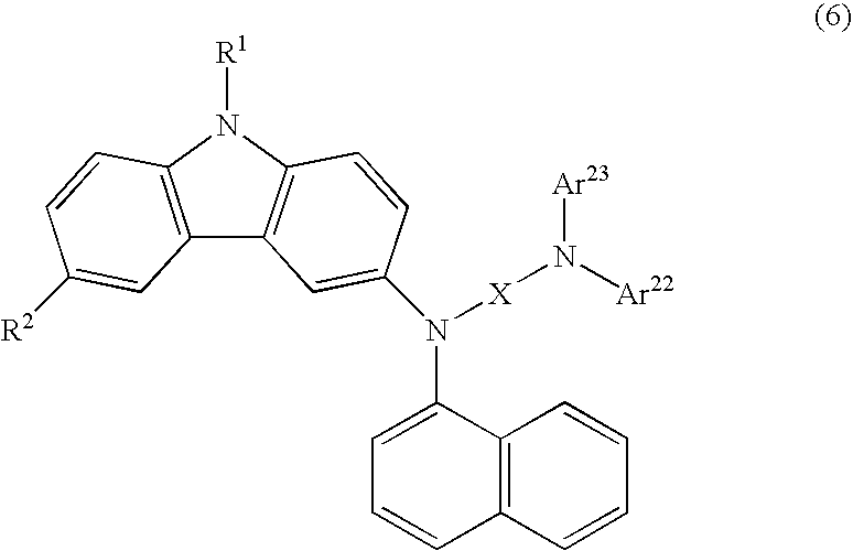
C12=C(N([R1])C3=C1C=C(N([X]N([Ar23])[Ar22])C1=CC=CC4=C1C=CC=C4)C=C3)C=CC([R2])=C2
